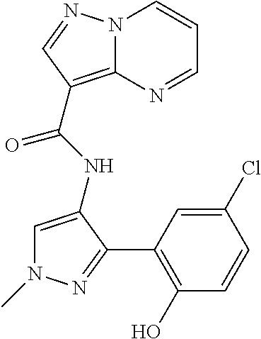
N12C(=C(C(=O)NC3=CN(C)N=C3C3=C(O)C=CC(Cl)=C3)C=N1)N=CC=C2
